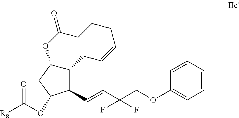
C1(C=CC(COC2=CC=CC=C2)(F)F)C(OC([R8])=O)CC2OC(=O)CCCC=CCC12
